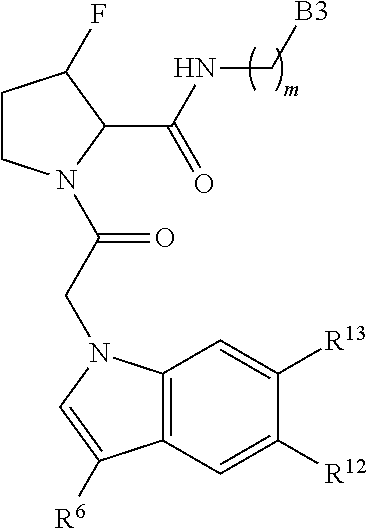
C1CN(C(CN2C3=C(C=C([R12])C([R13])=C3)C([R6])=C2)=O)C(C(NC[B3])=O)C1F
